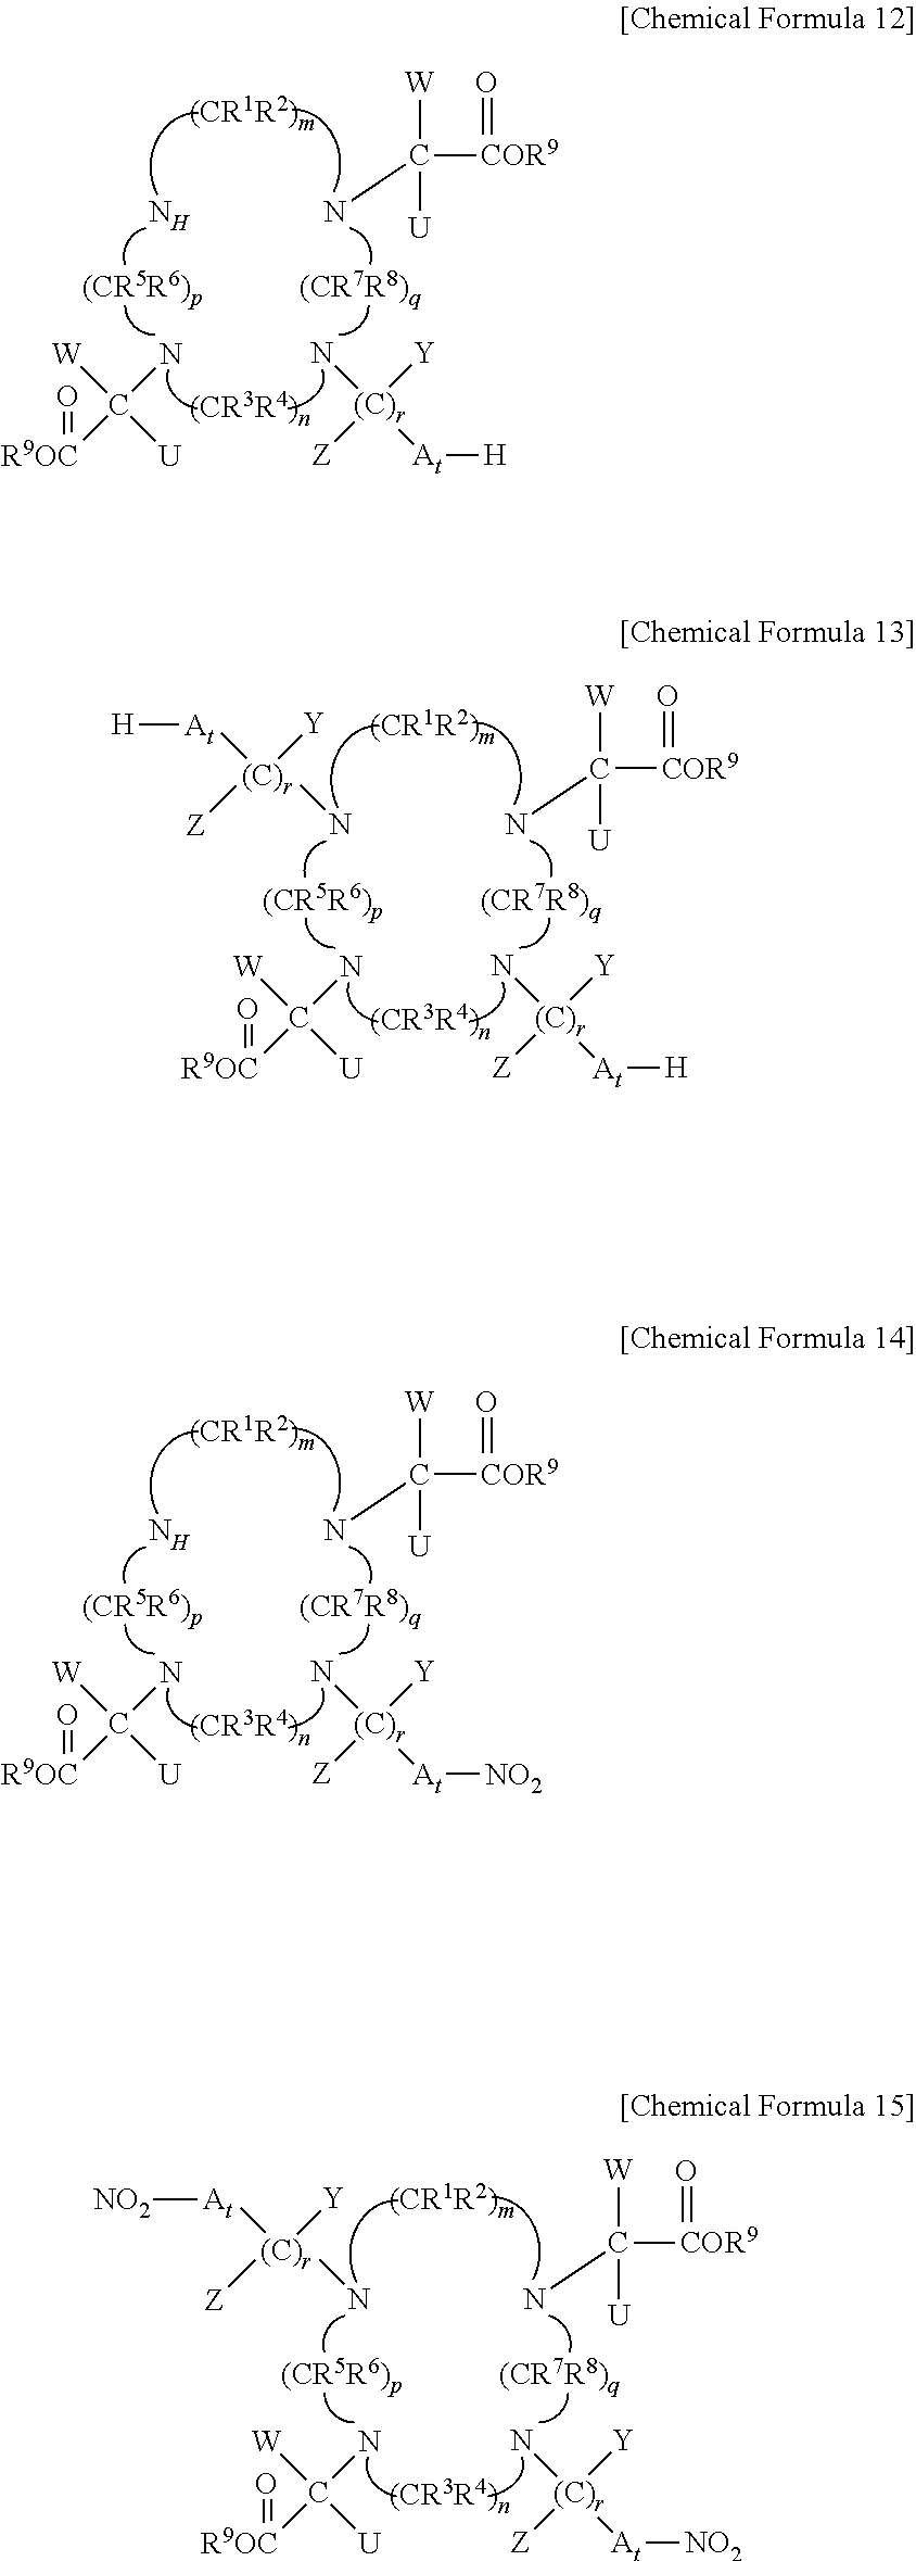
N.NC([COR9]=O)([W])[U].C(N)([W])([R9OC]=O)[U].[(C)r]([Y])(N)([Z])[At][H].N[(C)r]([Z])([Y])[At][H].NC([COR9]=O)([W])[U].C(N)([W])([R9OC]=O)[U].[(C)r]([Y])(N)([Z])[At][H].N.NC([COR9]=O)([W])[U].C(N)([W])([R9OC]=O)[U].[(C)r]([Y])(N)([Z])[At][NO2].N[(C)r]([Z])([Y])[At][NO2].NC([COR9]=O)([W])[U].C(N)([W])([R9OC]=O)[U].[(C)r]([Y])(N)([Z])[At][NO2]
